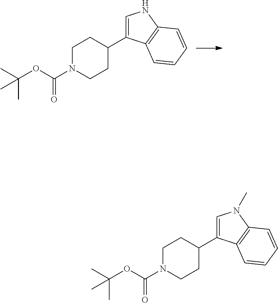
C1N(C(OC(C)(C)C)=O)CCC(C2=CNC3=C2C=CC=C3)C1.C1N(C(OC(C)(C)C)=O)CCC(C2=CN(C)C3=C2C=CC=C3)C1
